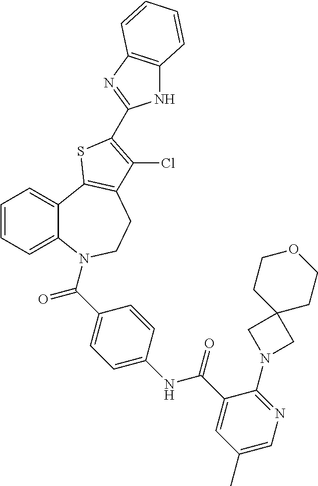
C1=CC=C2C(=C1)C1=C(CCN2C(=O)C2=CC=C(NC(=O)C3=CC(C)=CN=C3N3CC4(C3)CCOCC4)C=C2)C(Cl)=C(C2=NC3=C(N2)C=CC=C3)S1
